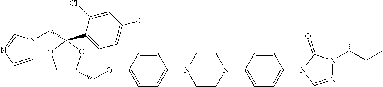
C1C(COC2=CC=C(N3CCN(C4=CC=C(N5C=NN(C(CC)C)C5=O)C=C4)CC3)C=C2)OC(C2=CC=C(Cl)C=C2Cl)(CN2C=CN=C2)O1
